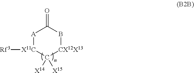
[CX12X13]1BC(=O)[A][X11C]([Rf3])C1([X14])[X15]
